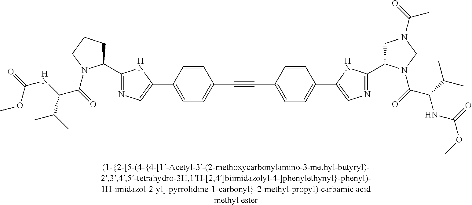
C1(C2=CN=C(C3CCCN3C(=O)C(NC(=O)OC)C(C)C)N2)=CC=C(C#CC2=CC=C(C3=CN=C(C4CN(C(=O)C)CN4C(C(NC(OC)=O)C(C)C)=O)N3)C=C2)C=C1
